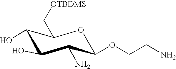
O1C(OCCN)C(N)C(O)C(O)C1C[OTBDMS]
